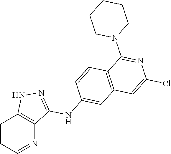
C1=CC=NC2=C1NN=C2NC1=CC2=C(C=C1)C(N1CCCCC1)=NC(Cl)=C2
